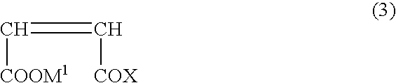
C(=C[COX])[COOM1]
